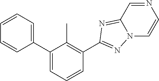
N1=CC2=NC(C3=C(C)C(C4=CC=CC=C4)=CC=C3)=NN2C=C1
